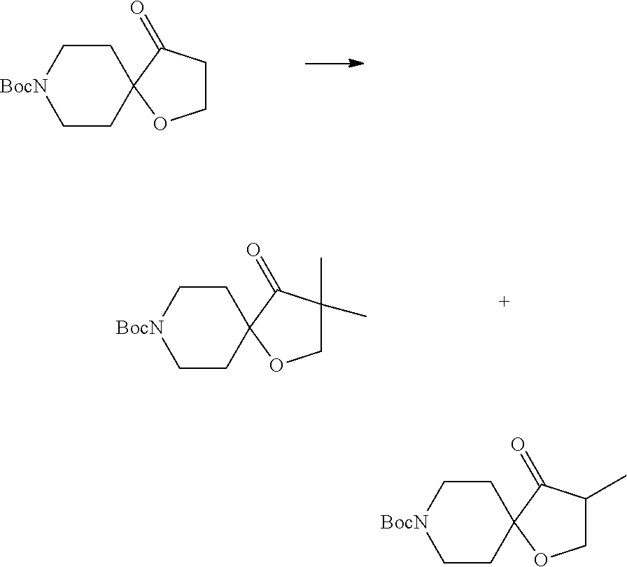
C1CC2(CC[BocN]1)C(=O)CCO2.C1CC2(CC[BocN]1)C(=O)C(C)CO2.C1CC2(CC[BocN]1)C(=O)C(C)(C)CO2
